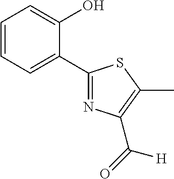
C1=CC=C(C2=NC(C([H])=O)=C(C)S2)C(O)=C1
